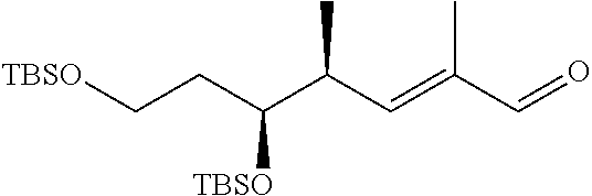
[TBSO]C(CC[TBSO])C(C=C(C=O)C)C
